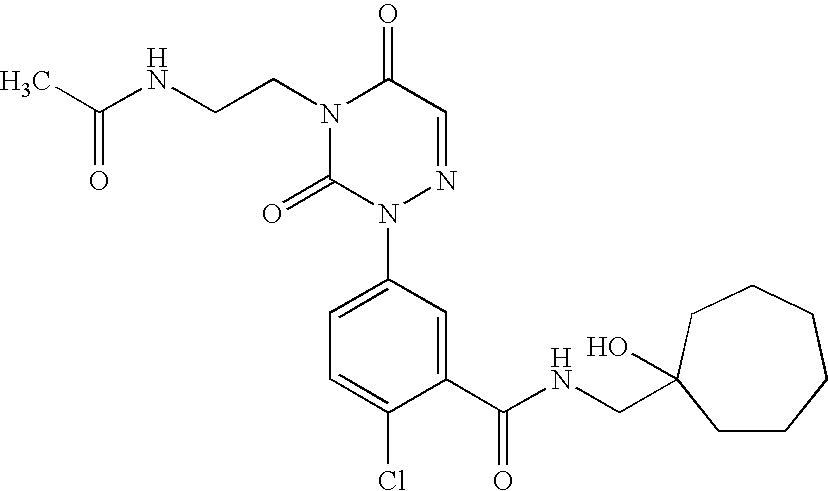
N(CCN1C(=O)N(C2=CC=C(Cl)C(C(NCC3(O)CCCCCC3)=O)=C2)N=CC1=O)C(C)=O
